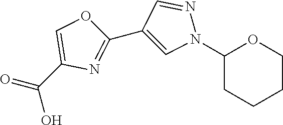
OC(C1=COC(C2=CN(C3CCCCO3)N=C2)=N1)=O
